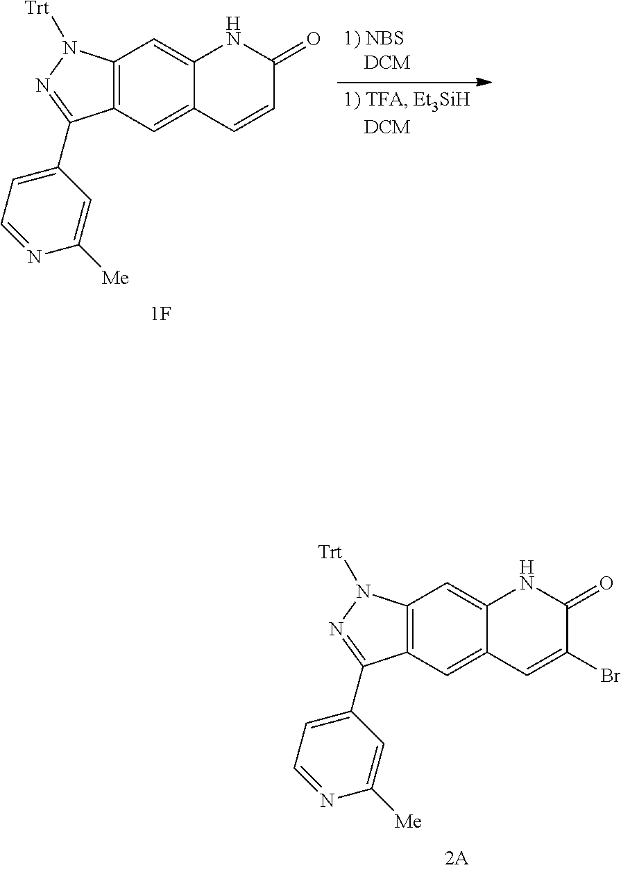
C12=C(C=C3C(=C1)NC(=O)C=C3)C(C1=CC=NC([Me])=C1)=NN2[Trt].C12=C(C=C3C(=C1)NC(=O)C(Br)=C3)C(C1=CC=NC([Me])=C1)=NN2[Trt]
